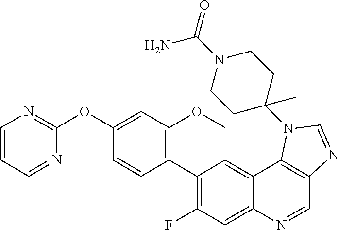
C1=CC=NC(OC2=CC(OC)=C(C3=C(F)C=C4C(=C3)C3=C(C=N4)N=CN3C3(C)CCN(C(=O)N)CC3)C=C2)=N1
